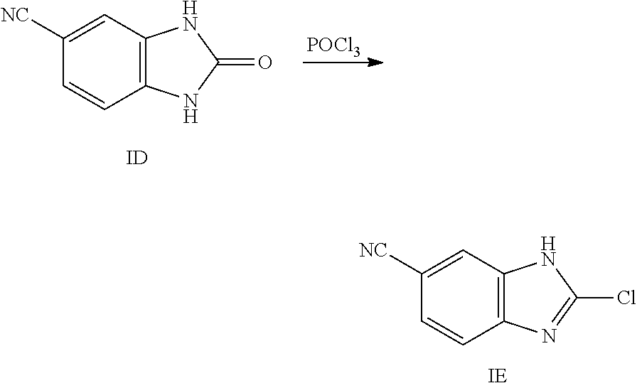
C1([NC])=CC2=C(C=C1)NC(=O)N2.[ID].[POCl3].C1([NC])=CC2=C(C=C1)N=C(Cl)N2.[IE]
